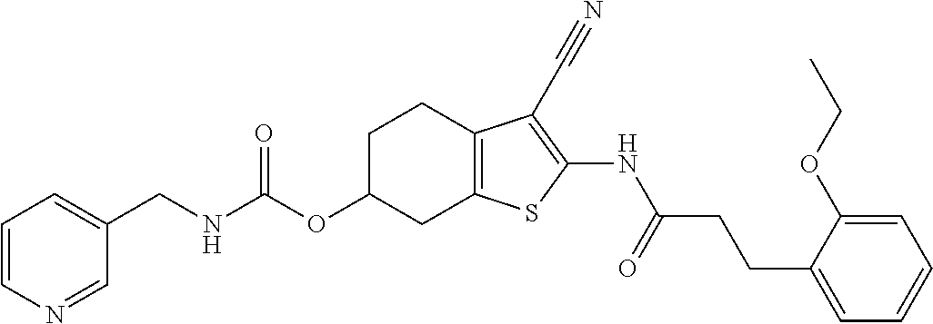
N(C(OC1CC2=C(CC1)C(C#N)=C(NC(CCC1=CC=CC=C1OCC)=O)S2)=O)CC1=CC=CN=C1
